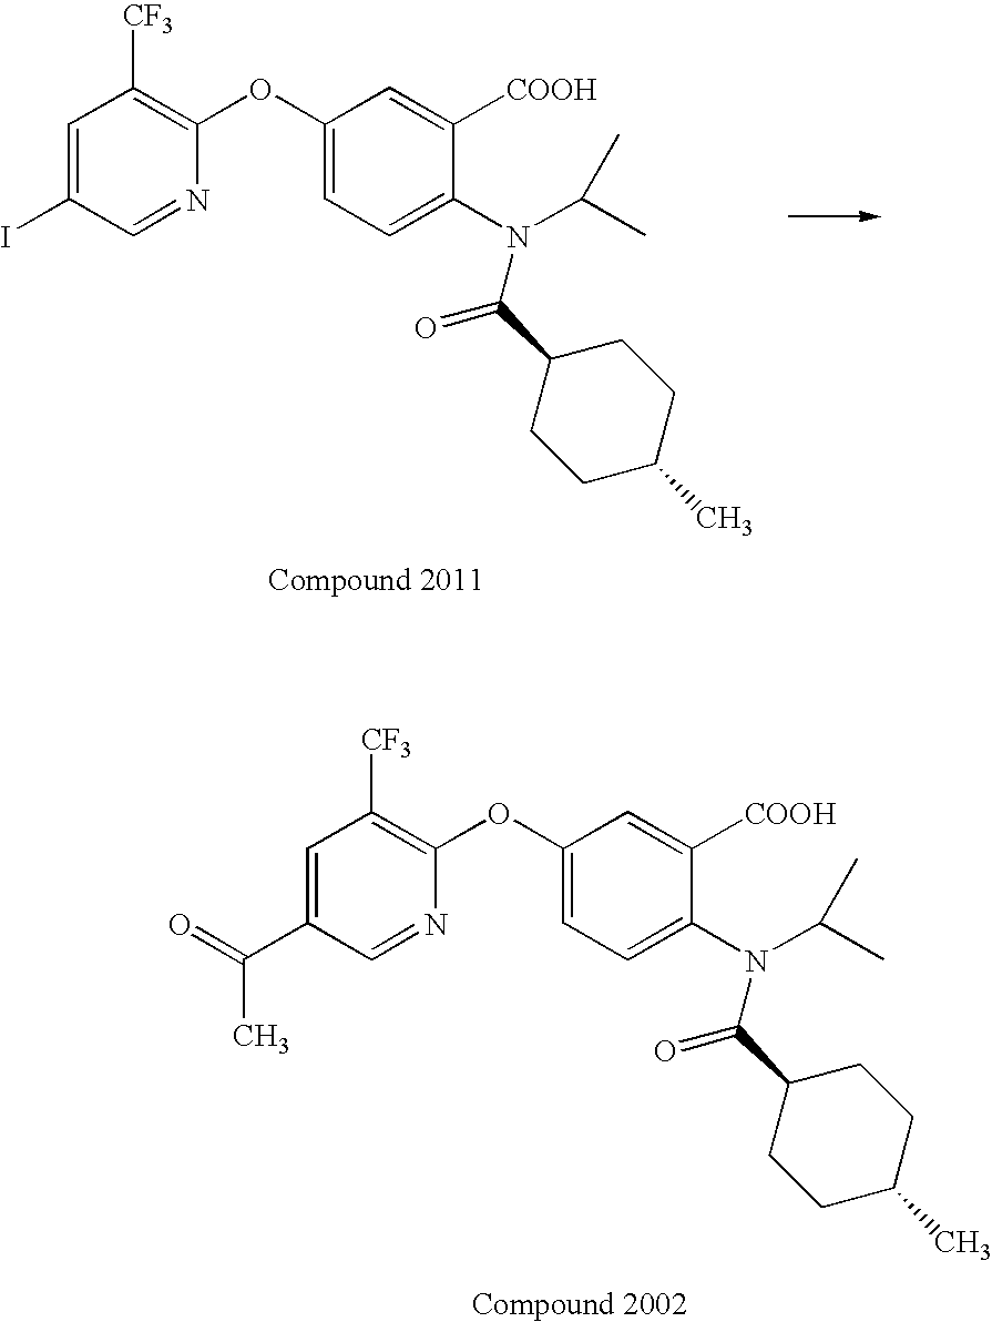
C1=C(I)C=NC(OC2=CC=C(N(C(C)C)C(C3CCC(C)CC3)=O)C([COOH])=C2)=C1[CF3].C1=C(C(=O)C)C=NC(OC2=CC=C(N(C(C)C)C(C3CCC(C)CC3)=O)C([COOH])=C2)=C1[CF3]
